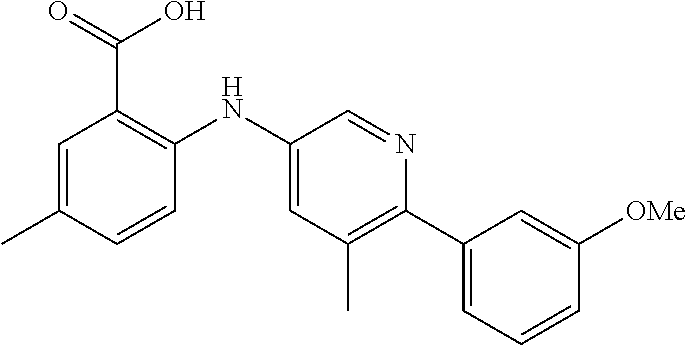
C1=C(C)C=CC(NC2=CC(C)=C(C3=CC=CC([OMe])=C3)N=C2)=C1C(=O)O
